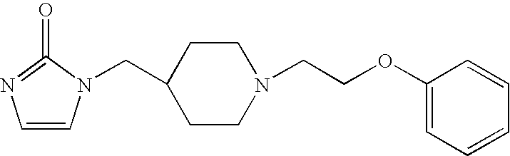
C1=CN(CC2CCN(CCOC3=CC=CC=C3)CC2)C(=O)=N1
